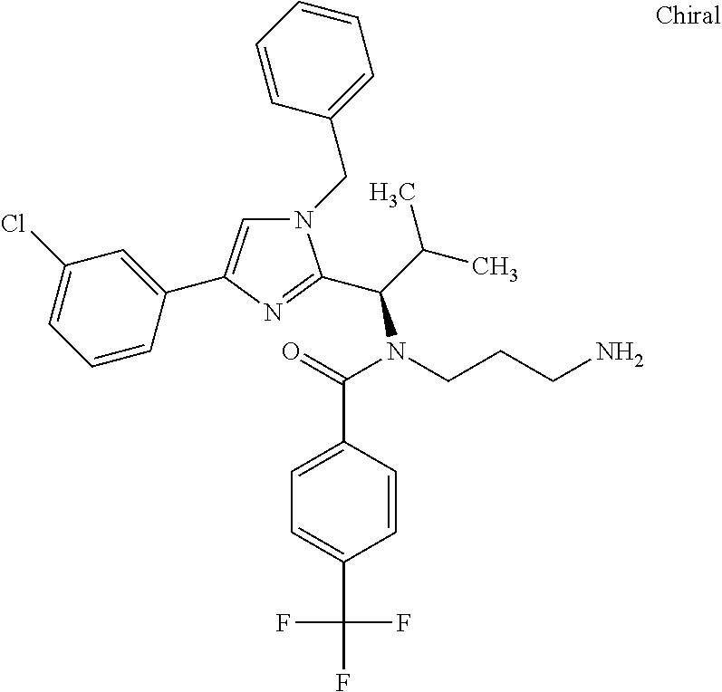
N1(CC2=CC=CC=C2)C=C(C2=CC(Cl)=CC=C2)N=C1C(C(C)C)N(CCCN)C(=O)C1=CC=C(C(F)(F)F)C=C1
